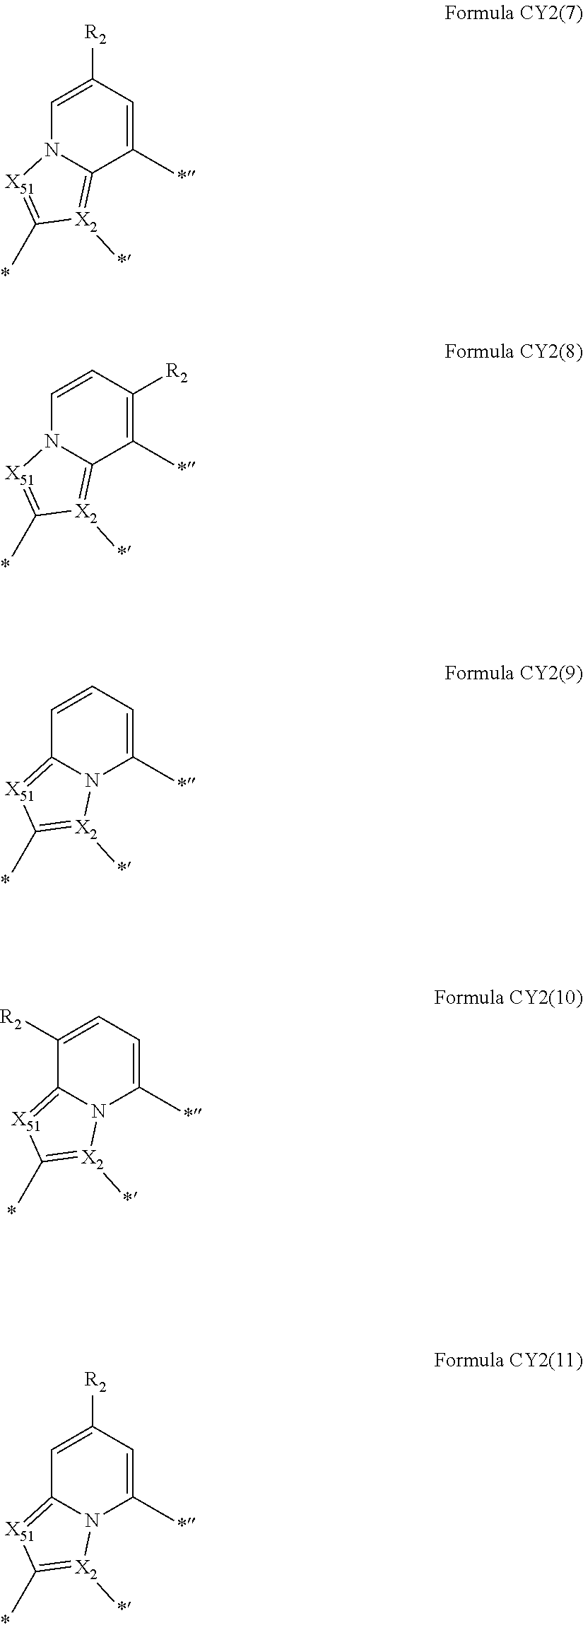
C1=C([R2])C=C(C)C2=[X2](C)C(C)=[X51]N12.C1=CC([R2])=C(C)C2=[X2](C)C(C)=[X51]N12.C1=CC=C(C)N2C1=[X51]C(C)=[X2]2C.C1([R2])=CC=C(C)N2C1=[X51]C(C)=[X2]2C.C1=C([R2])C=C(C)N2C1=[X51]C(C)=[X2]2C
